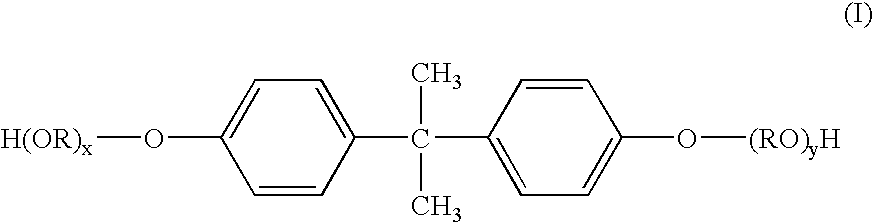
[H(OR)x]OC1=CC=C(C(C)(C)C2=CC=C(O[(RO)yH])C=C2)C=C1
